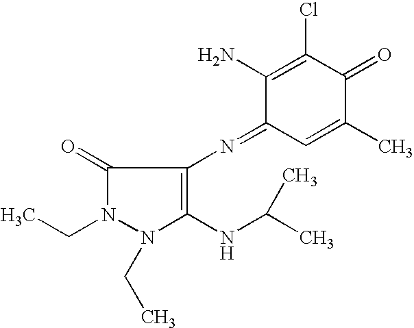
C1(=O)N(CC)N(CC)C(NC(C)C)=C1N=C1C=C(C)C(=O)C(Cl)=C1N
